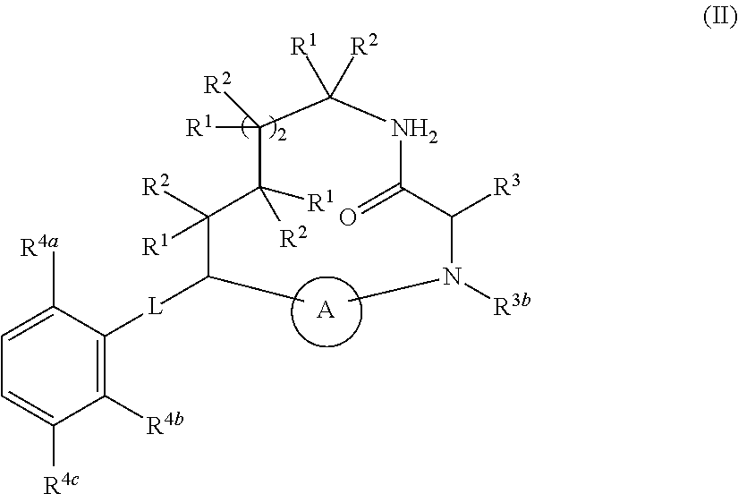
[A].C1=C([R4a])C([L]C(C([R2])(C([R2])(C([R1])(C(NC(=O)C(N([R3b])C)[R3])([R1])[R2])[R2])[R1])[R1])C)=C([R4b])C([R4c])=C1
